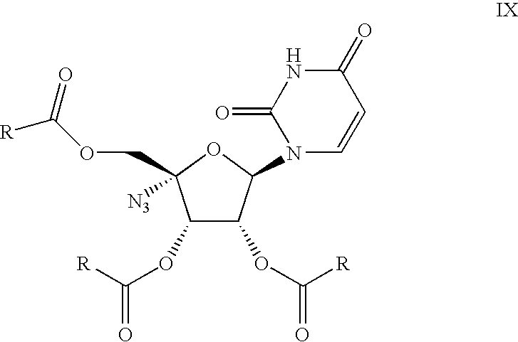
C1(OC([R])=O)C(OC([R])=O)C(N2C=CC(=O)NC2=O)OC1([N3])COC([R])=O
